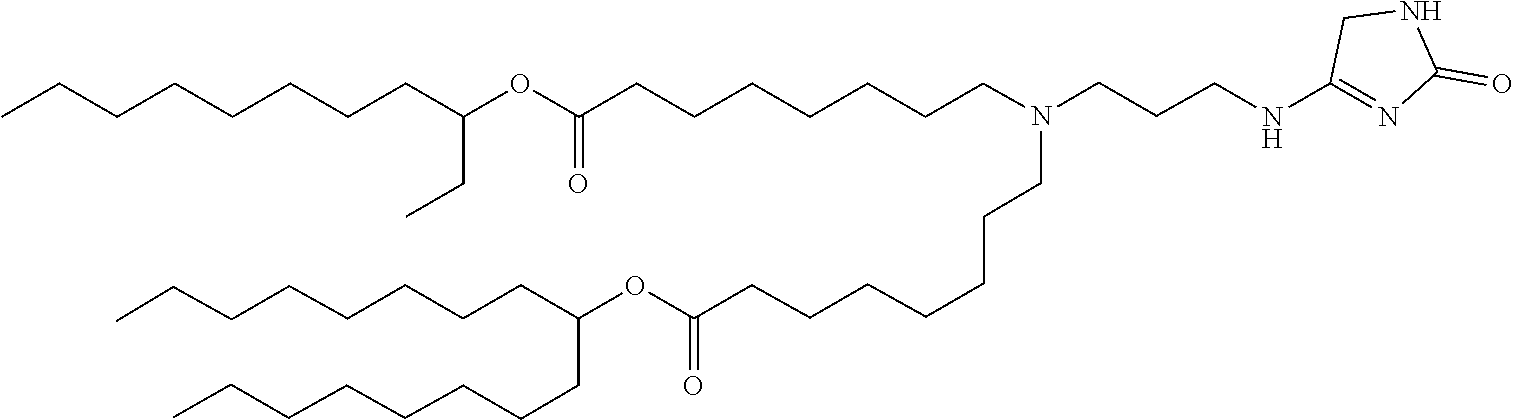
C(C(CC)OC(=O)CCCCCCCN(CCCCCCCC(OC(CCCCCCCC)CCCCCCCC)=O)CCCNC1=NC(=O)NC1)CCCCCCC
